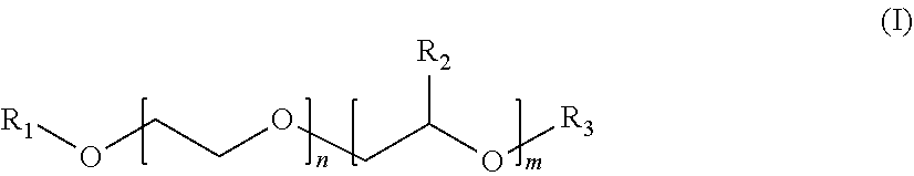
[R1]OCCOCC(O[R3])[R2]
